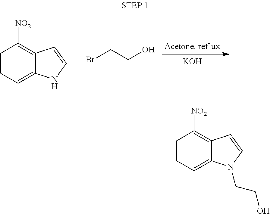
C1=CC=C2C(=C1[NO2])C=CN2.BrCCO.[KOH].C1=CC=C2C(=C1[NO2])C=CN2CCO
